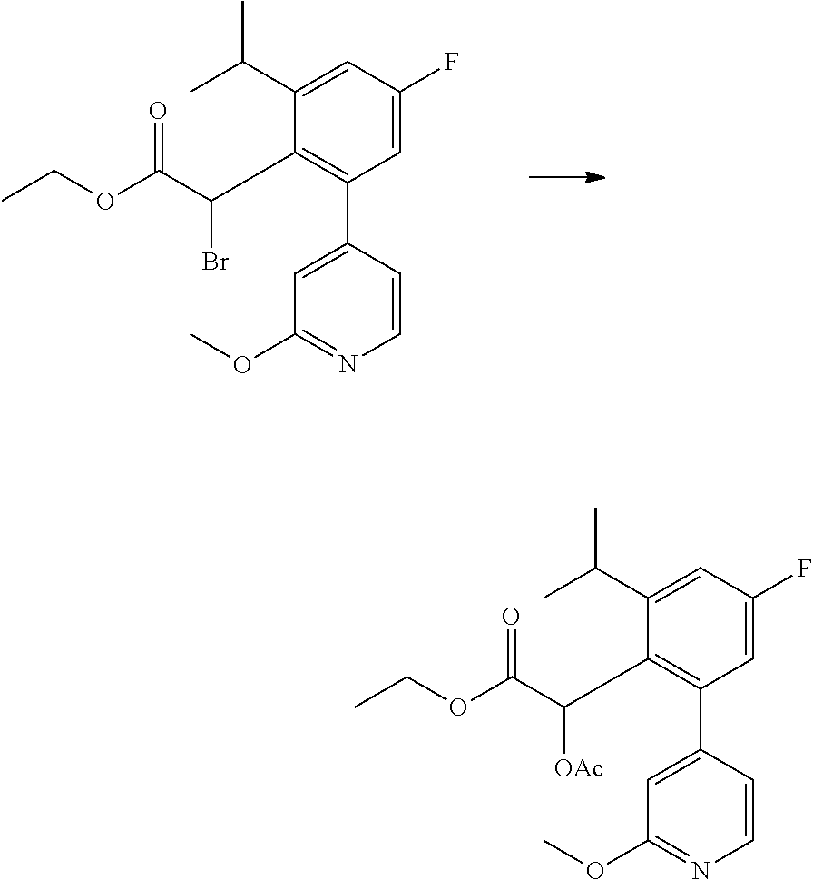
C1(C(C(OCC)=O)Br)=C(C2=CC(OC)=NC=C2)C=C(F)C=C1C(C)C.C1(C(C(OCC)=O)[OAc])=C(C2=CC(OC)=NC=C2)C=C(F)C=C1C(C)C
